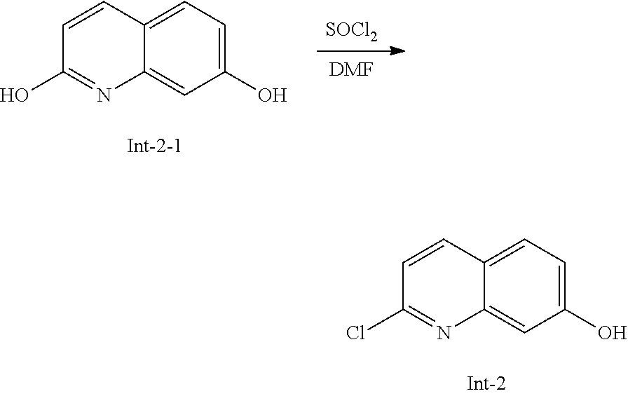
C12=CC=C(O)C=C1N=C(Cl)C=C2.C12=CC=C(O)C=C1N=C(O)C=C2.[SOCl2].[DMF]
